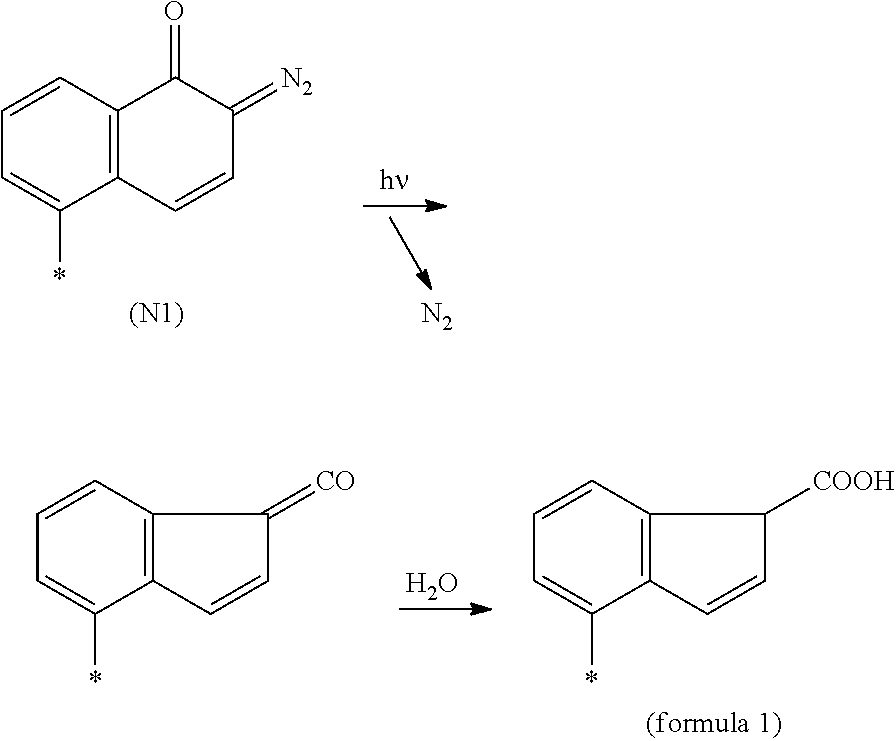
[N2].C12=C(C=CC=C1*)C(=O)C(=[N2])C=C2.[(N1)].O.C12=C(C=CC=C1*)C([COOH])C=C2.C12=C(C=CC=C1*)C(=[CO])C=C2
